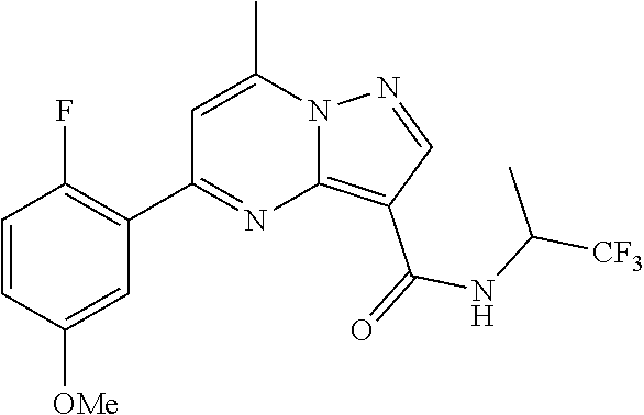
C12=C(C(=O)NC([CF3])C)C=NN1C(C)=CC(C1=C(F)C=CC([OMe])=C1)=N2
